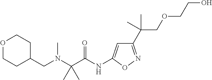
C(N(CC1CCOCC1)C)(C(NC1=CC(C(COCCO)(C)C)=NO1)=O)(C)C
